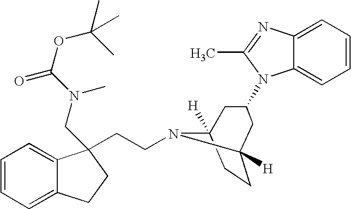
C1=CC=C2C(=C1)C(CN(C(OC(C)(C)C)=O)C)(CCN1C3([H])CCC1([H])CC(N1C4=CC=CC=C4N=C1C)C3)CC2
